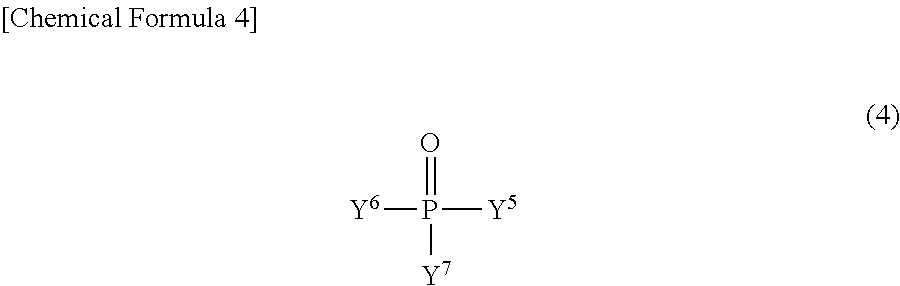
O=P([Y5])([Y6])[Y7]
